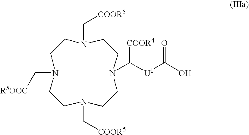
C([R5OOC])N1CCN(C[COOR5])CCN(C([U1]C(O)=O)[COOR4])CCN(C[COOR5])CC1
